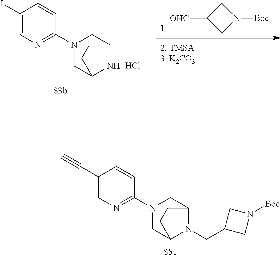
[S51].C1(C#C)=CN=C(N2CC3N(CC4CN([Boc])C4)C(C2)CC3)C=C1.C1([OHC])CN([Boc])C1.C1(I)=CN=C(N2CC3NC(C2)CC3)C=C1.Cl
